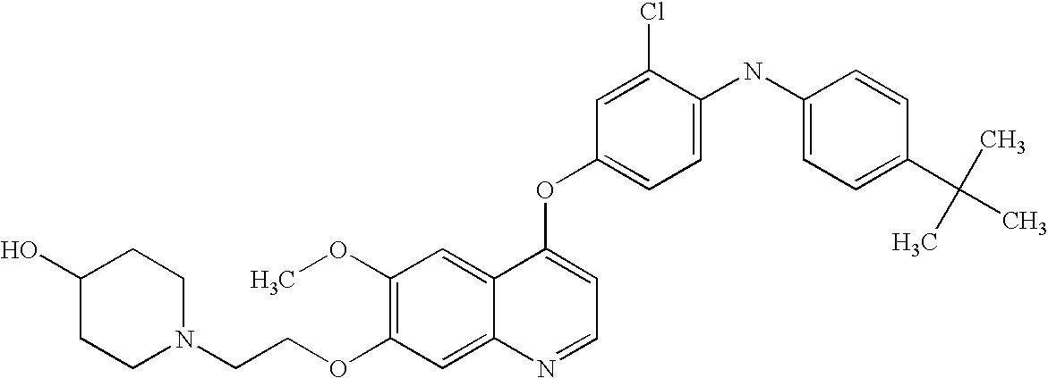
C1(Cl)=CC(OC2=CC=NC3=CC(OCCN4CCC(O)CC4)=C(OC)C=C23)=CC=C1NC1=CC=C(C(C)(C)C)C=C1
